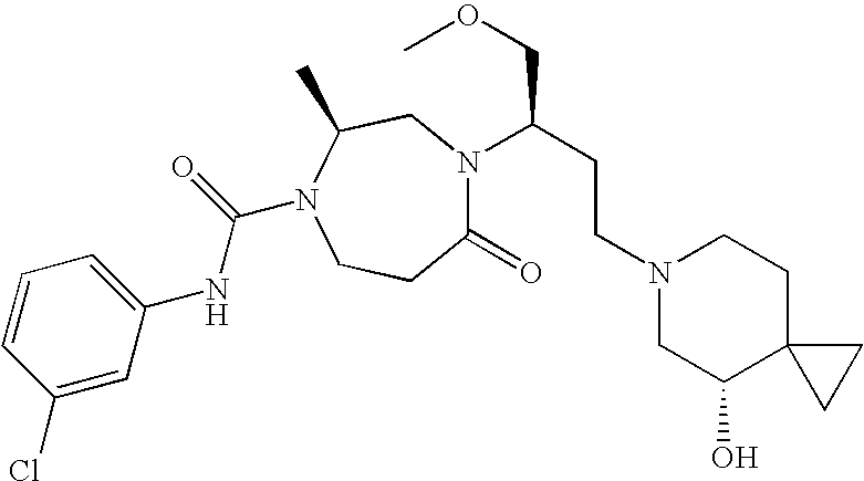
N(C1=CC=CC(Cl)=C1)C(N1CCC(=O)N(C(CCN2CC(O)C3(CC2)CC3)COC)CC1C)=O
